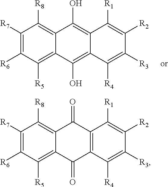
C1([R7])=C([R6])C([R5])=C2C(=C1[R8])C(=O)C1=C(C2=O)C([R4])=C([R3])C([R2])=C1[R1].C1([R7])=C([R6])C([R5])=C2C(=C1[R8])C(O)=C1C(=C2O)C([R4])=C([R3])C([R2])=C1[R1]
